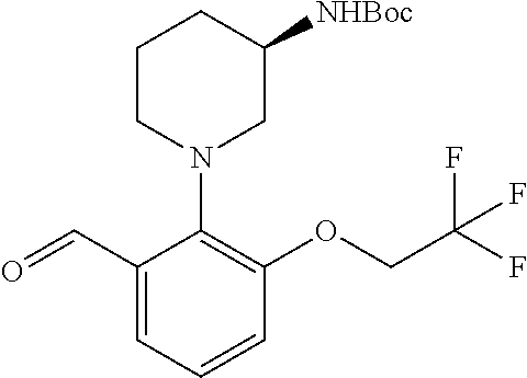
O=CC1=CC=CC(OCC(F)(F)F)=C1N1CC([NHBoc])CCC1
